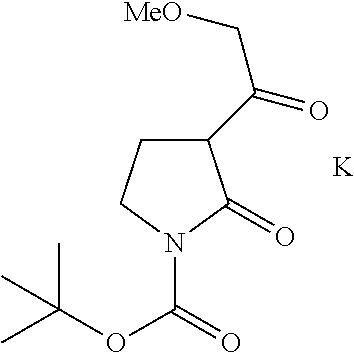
C1(C(=O)C[MeO])CCN(C(=O)OC(C)(C)C)C1=O.[K]
